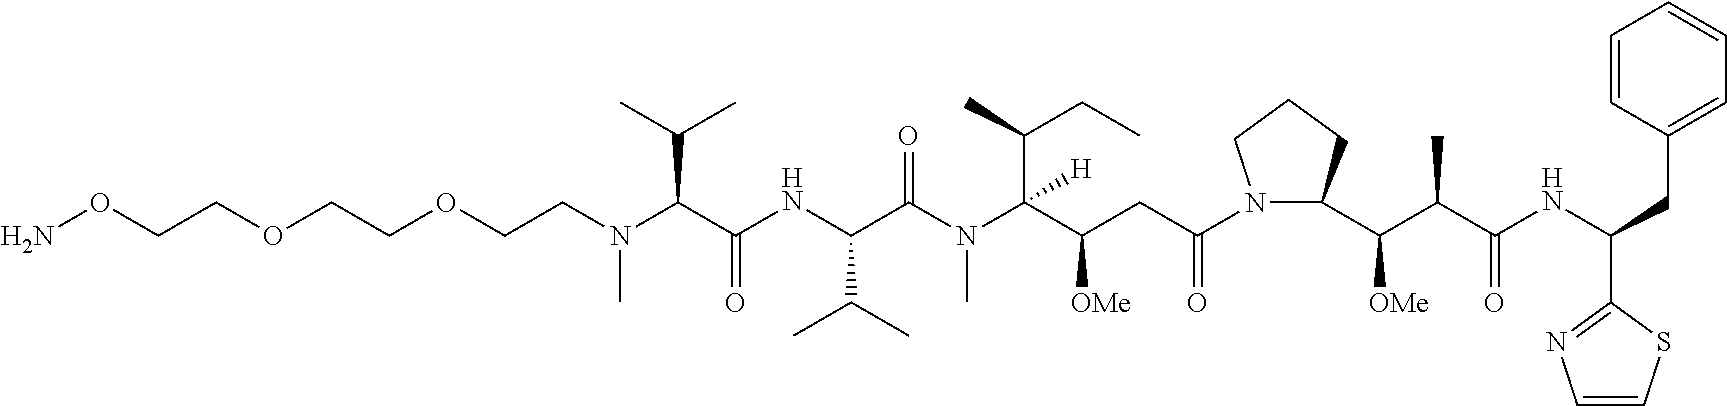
NOCCOCCOCCN(C(C(NC(C(N(C(C(CC(N1C(C(C(C(NC(C2=NC=CS2)CC2=CC=CC=C2)=O)C)[OMe])CCC1)=O)[OMe])(C(CC)C)[H])C)=O)C(C)C)=O)C(C)C)C
